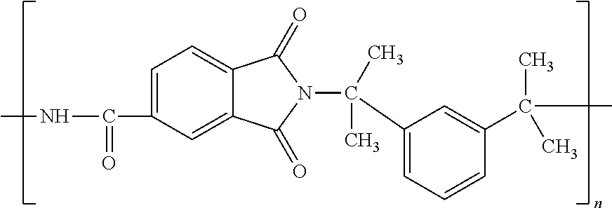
CNC(=O)C1=CC=C2C(=C1)C(=O)N(C(C)(C)C1=CC=CC(C(C)(C)C)=C1)C2=O
